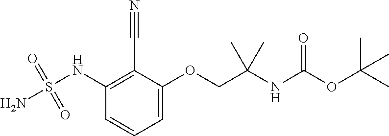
NS(NC1=C(C#N)C(OCC(NC(OC(C)(C)C)=O)(C)C)=CC=C1)(=O)=O
